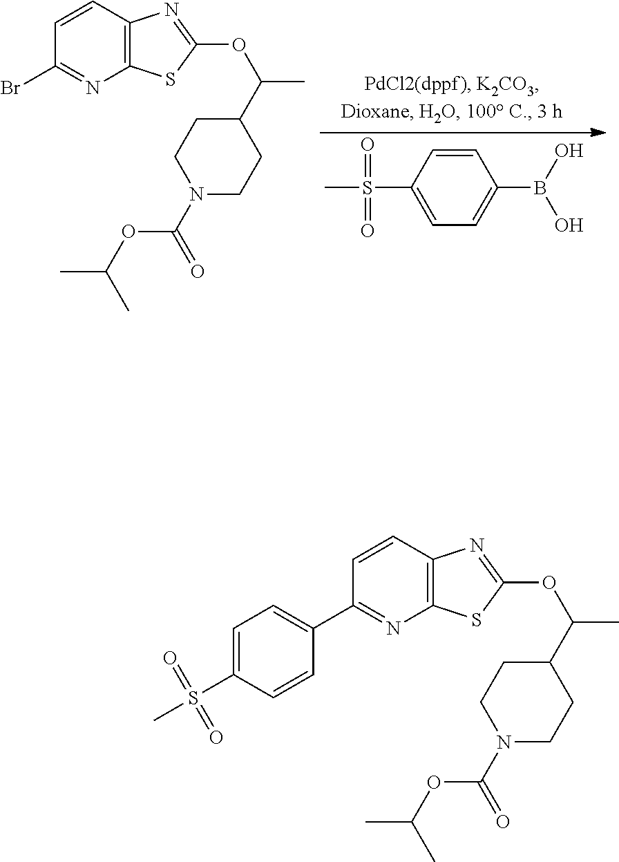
C1=CC(S(C)(=O)=O)=CC=C1B(O)O.C1=CC2=C(N=C1Br)SC(OC(C)C1CCN(C(=O)OC(C)C)CC1)=N2.C1=CC2=C(N=C1C1=CC=C(S(C)(=O)=O)C=C1)SC(OC(C)C1CCN(C(=O)OC(C)C)CC1)=N2
